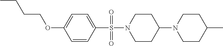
C1=C(OCCCC)C=CC(S(N2CCC(N3CCC(C)CC3)CC2)(=O)=O)=C1
